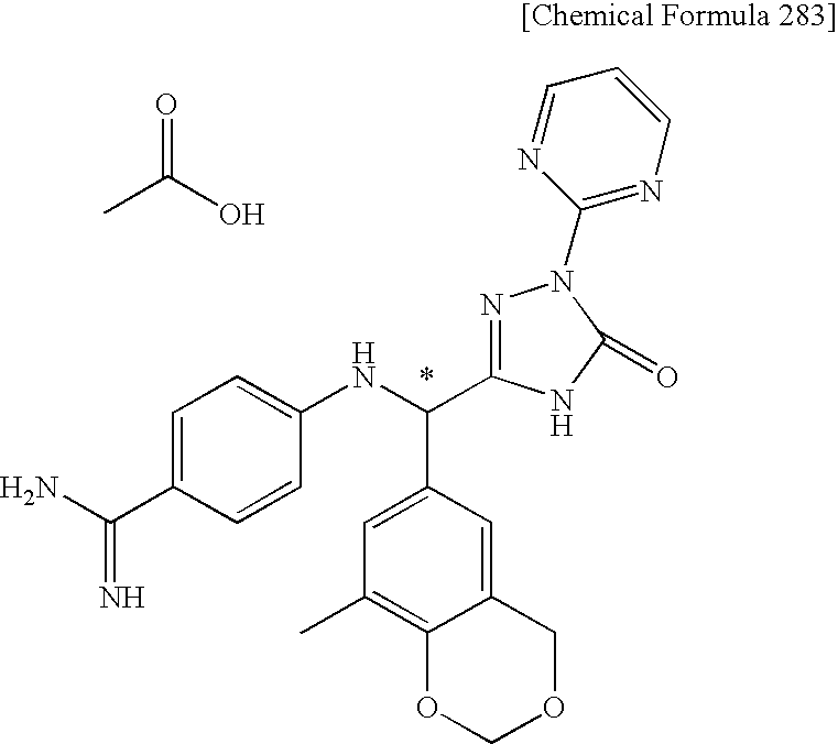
CC(O)=O.NC(C1=CC=C(NC(C2=CC(C)=C3C(=C2)COCO3)C2=NN(C3=NC=CC=N3)C(=O)N2)C=C1)=N
